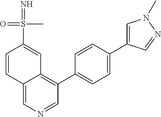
C12=CN=CC(C3=CC=C(C4=CN(C)N=C4)C=C3)=C1C=C(S(=O)(C)=N)C=C2
